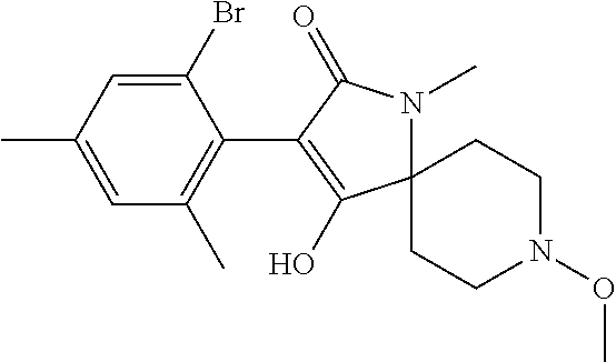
C1(Br)=CC(C)=CC(C)=C1C1=C(O)C2(N(C)C1=O)CCN(OC)CC2
